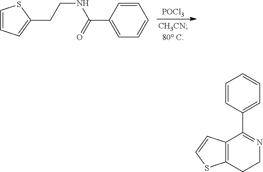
[POCl3].C1=CC=C(CCNC(C2=CC=CC=C2)=O)S1.C1=CC(C2=NCCC3=C2C=CS3)=CC=C1
